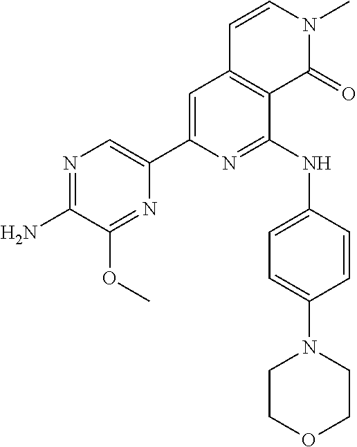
N1=C(N)C(OC)=NC(C2=CC3=C(C(NC4=CC=C(N5CCOCC5)C=C4)=N2)C(=O)N(C)C=C3)=C1
